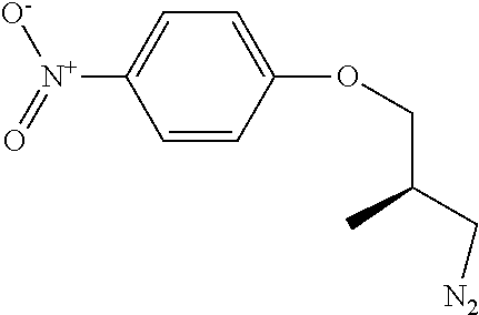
C1=CC(OCC(C[N2])C)=CC=C1[N+]([O-])=O
